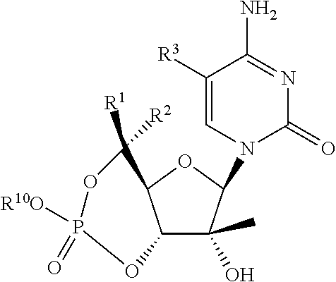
C1([R1])([R2])C2C(C(O)(C)C(N3C(=O)N=C(N)C([R3])=C3)O2)OP([R10O])(=O)O1
